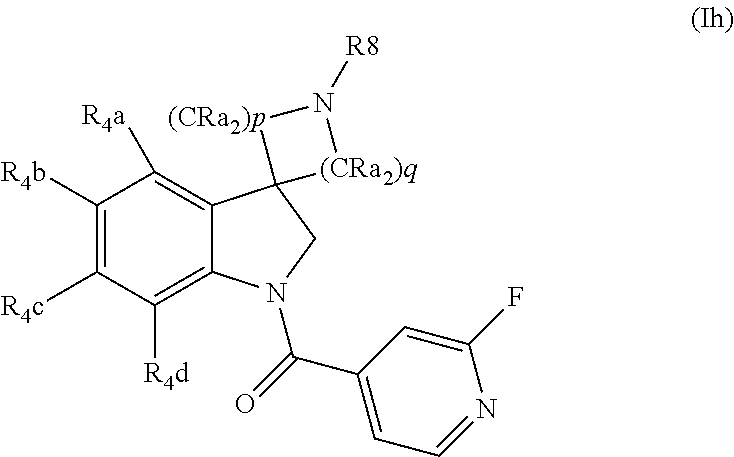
C12=C([R4a])C([R4b])=C([R4c])C([R4d])=C1N(C(C1=CC=NC(F)=C1)=O)CC21[(CRa2)p]N([R8])[(CRa2)q]1
